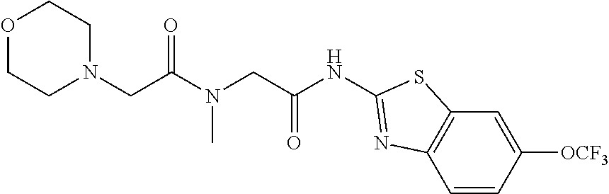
C1=CC([OCF3])=CC2=C1N=C(NC(CN(C(CN1CCOCC1)=O)C)=O)S2
